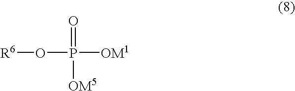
P([OM1])(O[R6])(=O)[OM5]
